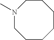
CN1CCCCCCC1
